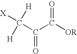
[H]C(C(C([OR])=O)=O)([H])[X]
